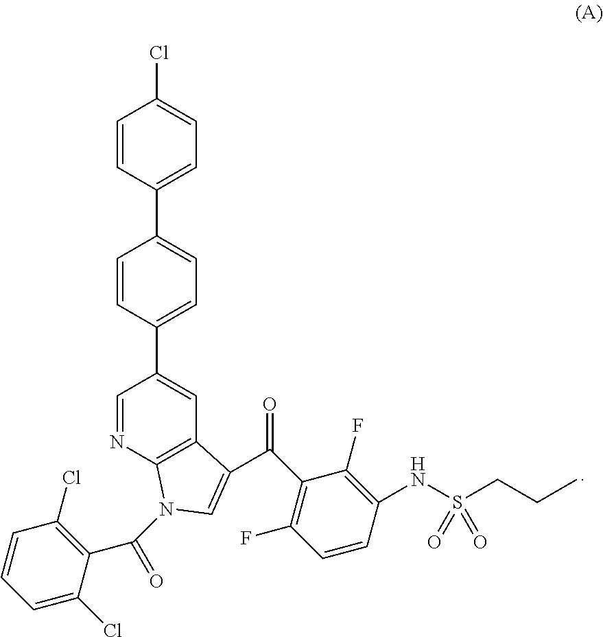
C1(C(=O)C2=CN(C(C3=C(Cl)C=CC=C3Cl)=O)C3=C2C=C(C2=CC=C(C4=CC=C(Cl)C=C4)C=C2)C=N3)=C(F)C=CC(NS(CCC)(=O)=O)=C1F
